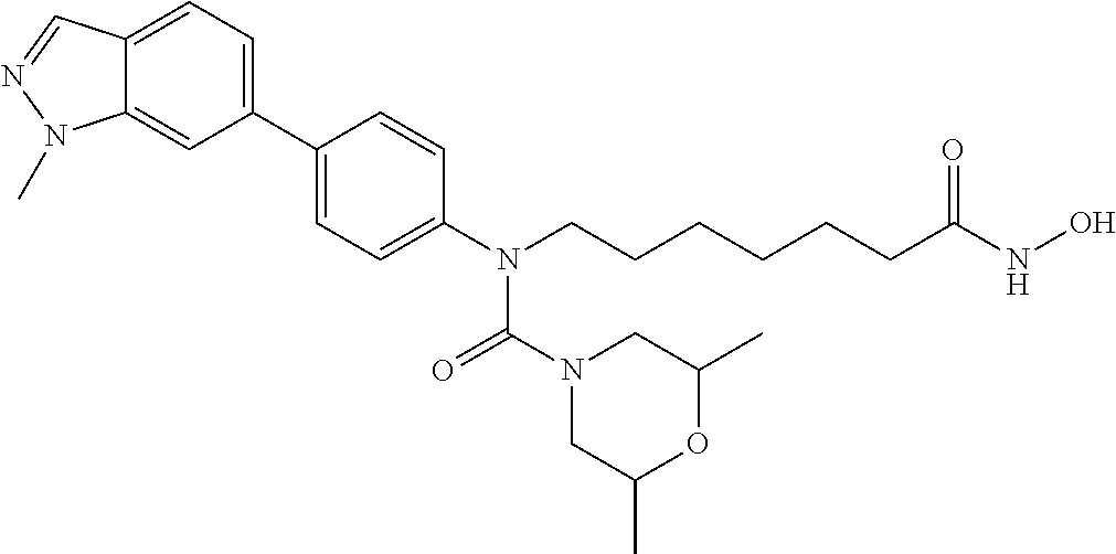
C12=CC=C(C3=CC=C(N(CCCCCCC(NO)=O)C(N4CC(C)OC(C)C4)=O)C=C3)C=C1N(C)N=C2
